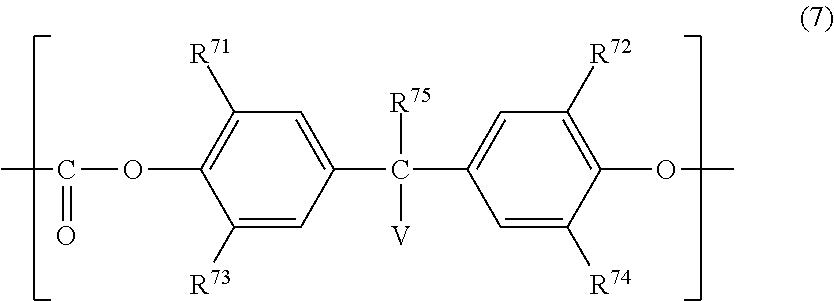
CC(=O)OC1=C([R71])C=C(C(C2=CC([R72])=C(OC)C([R74])=C2)([R75])[V])C=C1[R73]
